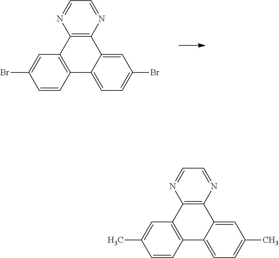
C1=CC2=C(C=C1Br)C1=C(C3=CC(Br)=CC=C23)N=CC=N1.C1=CC2=C(C=C1C)C1=C(C3=CC(C)=CC=C23)N=CC=N1
